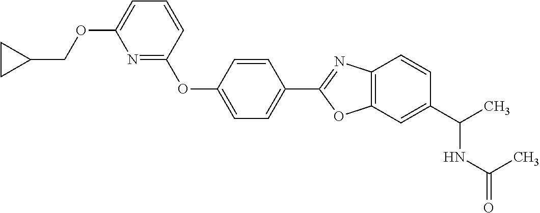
O(C1=CC=CC(OC2=CC=C(C3=NC4=C(O3)C=C(C(C)NC(=O)C)C=C4)C=C2)=N1)CC1CC1
